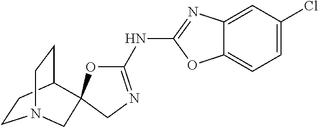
C1CC2CCN1CC21OC(NC2=NC3=CC(Cl)=CC=C3O2)=NC1
